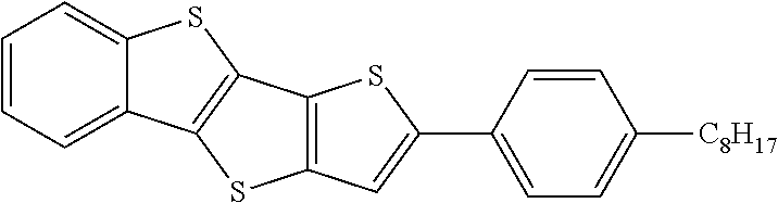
C1=C2C(=CC=C1)SC1=C2SC2=C1SC(C1=CC=C([C8H17])C=C1)=C2
